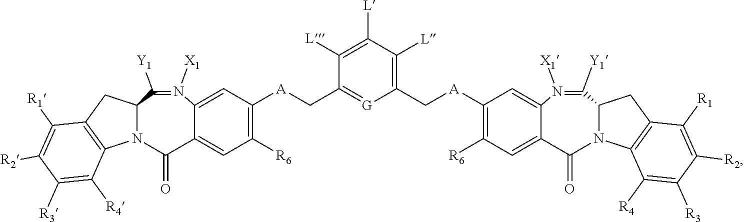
C1([R6])=C([A]CC2=[G]C(C[A]C3=C([R6])C=C4C(=C3)N([X1])=C([Y1])C3N(C4=O)C4=C(C3)C([R1])=C([R2])C([R3])=C4[R4])=C([L])C([L])=C2[L])C=C2C(=C1)C(=O)N1C(CC3=C1C([R4])=C([R3])C([R2])=C3[R1])C([Y1])=N2[X1]
